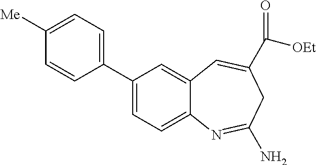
C1(C2=CC=C3C(=C2)C=C(C([OEt])=O)CC(N)=N3)=CC=C([Me])C=C1
